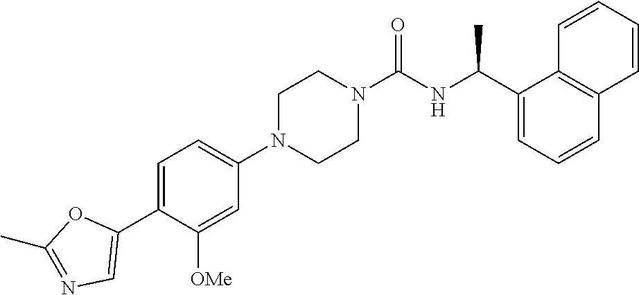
C1(C2=CN=C(C)O2)=CC=C(N2CCN(C(NC(C3=CC=CC4=C3C=CC=C4)C)=O)CC2)C=C1[OMe]
